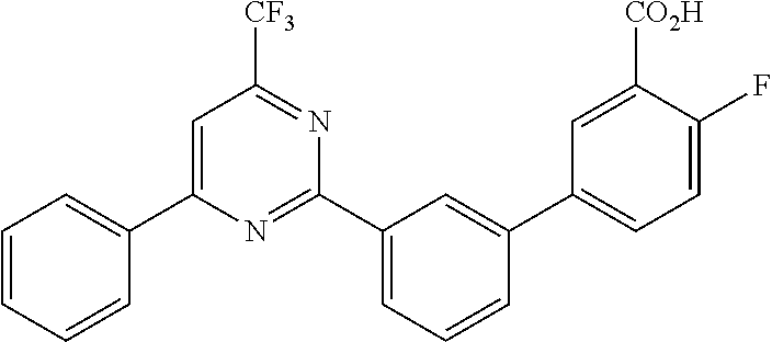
C1(C2=CC=CC=C2)=CC([CF3])=NC(C2=CC=CC(C3=CC=C(F)C([CO2H])=C3)=C2)=N1
